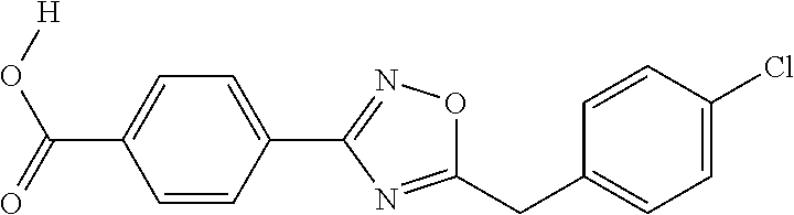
[H]OC(C1=CC=C(C2=NOC(CC3=CC=C(Cl)C=C3)=N2)C=C1)=O
